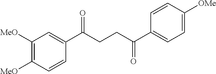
C1(C(CCC(C2=CC=C([OMe])C=C2)=O)=O)=CC([MeO])=C([MeO])C=C1
